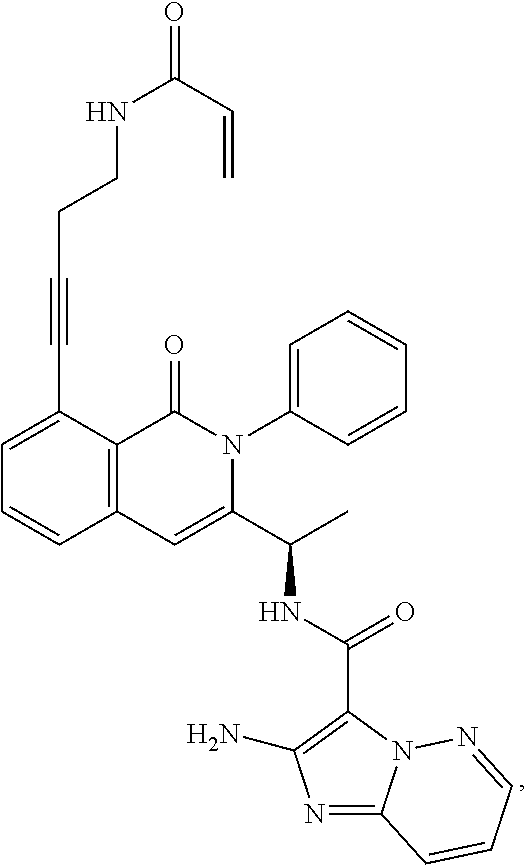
C1=C(C#CCCNC(=O)C=C)C2=C(C=C1)C=C(C(C)NC(=O)C1=C(N)N=C3N1N=CC=C3)N(C1=CC=CC=C1)C2=O
